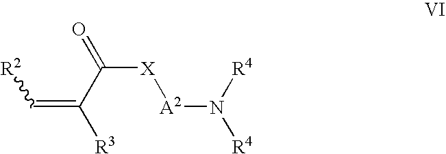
[R2]C=C(C(=O)[X][A2]N([R4])[R4])[R3]
